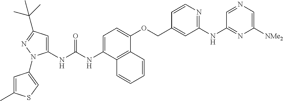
N(C(NC1=CC(C(C)(C)C)=NN1C1=CSC(C)=C1)=O)C1=CC=C(OCC2=CC(NC3=NC([NMe2])=CN=C3)=NC=C2)C2=C1C=CC=C2
